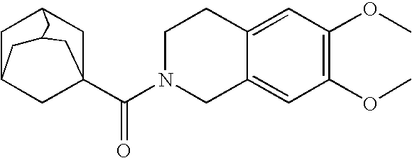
C1C2CC3(C(=O)N4CC5=CC(OC)=C(OC)C=C5CC4)CC1CC(C2)C3
